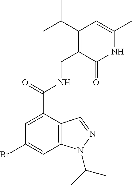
C1(Br)=CC2=C(C(C(NCC3=C(C(C)C)C=C(C)NC3=O)=O)=C1)C=NN2C(C)C
